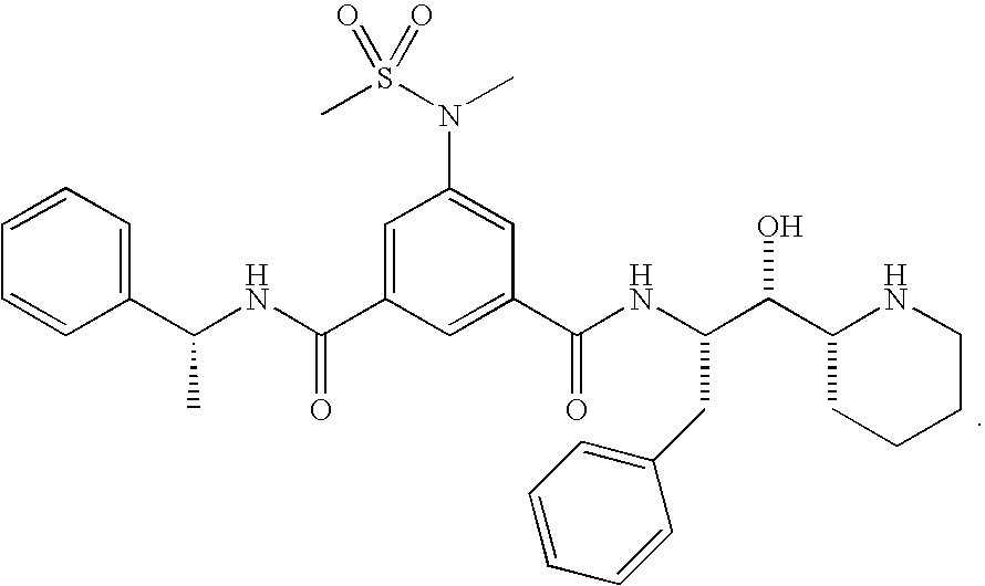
C(C1=CC(N(C)S(=O)(C)=O)=CC(C(NC(C(O)C2NCCCC2)CC2=CC=CC=C2)=O)=C1)(NC(C1=CC=CC=C1)C)=O
